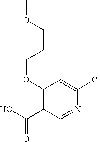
COCCCOC1=C(C(O)=O)C=NC(Cl)=C1
